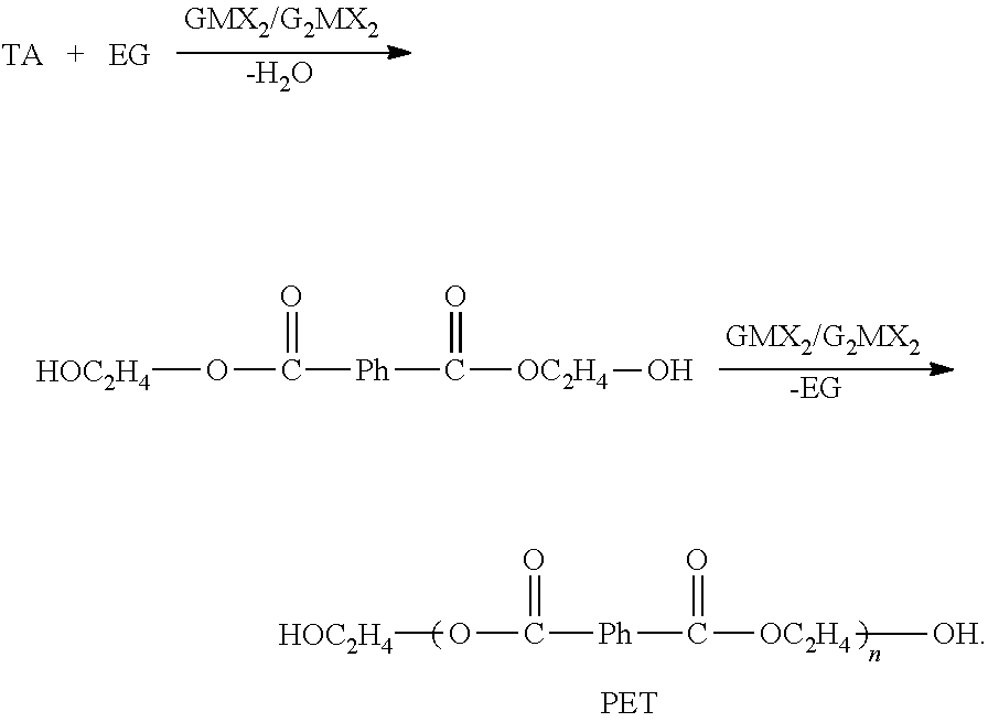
[TA].[EG].[-H2O].[HOC2H4]OC(=O)[Ph]C(=O)[OC2H4]O.[-EG].[HOC2H4]OC(=O)[Ph]C(=O)[OC2H4][OH]
